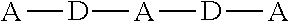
[A]([D][A])[D][A]
